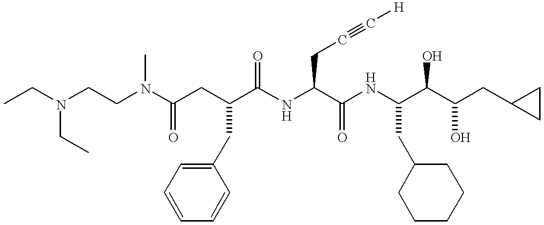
CCN(CCN(C(CC(C(NC(C(NC(C(C(CC1CC1)O)O)CC1CCCCC1)=O)CC#C[H])=O)CC1=CC=CC=C1)=O)C)CC
